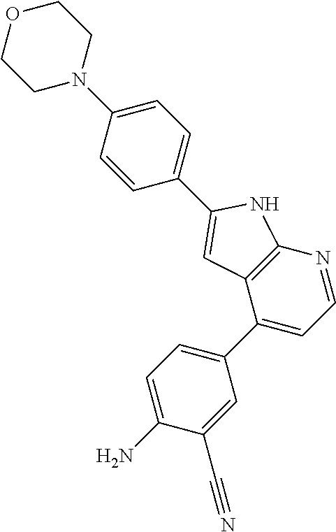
C1=NC2=C(C(C3=CC=C(N)C(C#N)=C3)=C1)C=C(C1=CC=C(N3CCOCC3)C=C1)N2
